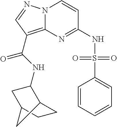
C1(NS(=O)(=O)C2=CC=CC=C2)=NC2=C(C(NC3C4CCC(C3)C4)=O)C=NN2C=C1
